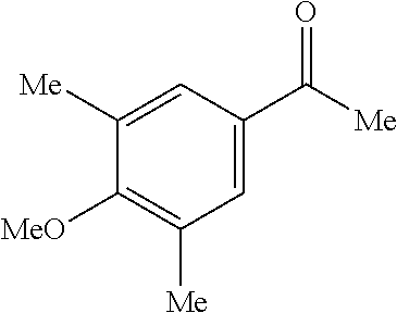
C1([Me])=CC(C([Me])=O)=CC([Me])=C1[MeO]
